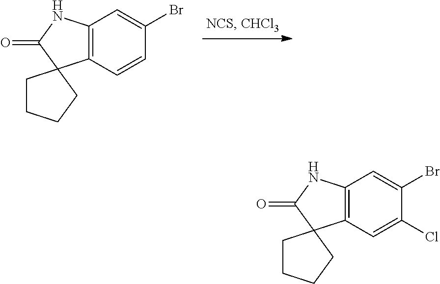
C12=C(C=CC(Br)=C1)C1(C(=O)N2)CCCC1.C12=C(C=C(Cl)C(Br)=C1)C1(C(=O)N2)CCCC1
